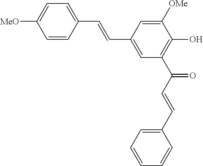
[MeO]C1=CC=C(C=CC2=CC(C(C=CC3=CC=CC=C3)=O)=C(O)C([OMe])=C2)C=C1
